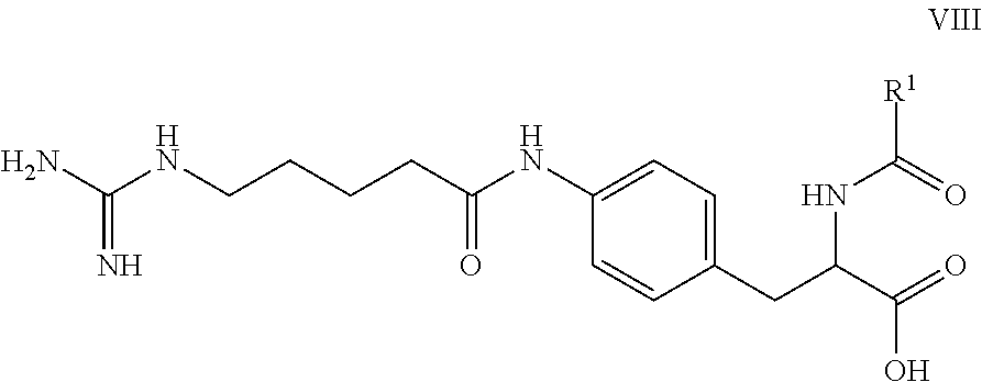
C(NCCCCC(NC1=CC=C(CC(C(=O)O)NC(=O)[R1])C=C1)=O)(=N)N
